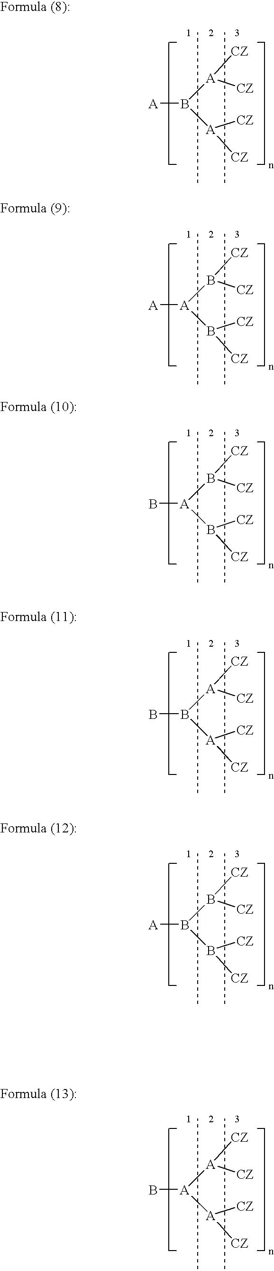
[CZ][A](B([A]([CZ])[CZ])[A])[CZ].[CZ]B([A](B([CZ])[CZ])[A])[CZ].[CZ]B([A](B([CZ])[CZ])B)[CZ].[CZ][A](B([A]([CZ])[CZ])B)[CZ].[CZ]B(B(B([CZ])[CZ])[A])[CZ].[CZ][A]([A]([A]([CZ])[CZ])B)[CZ]
